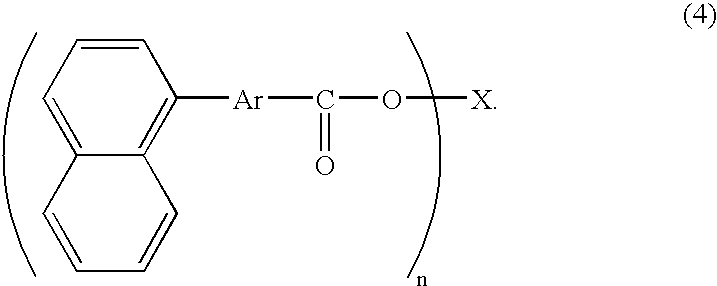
C1=CC=C2C(=C1[Ar]C(O[X])=O)C=CC=C2
